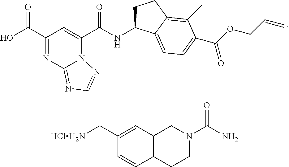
C1(C(O)=O)=NC2=NC=NN2C(C(NC2CCC3=C(C)C(C(OCC=C)=O)=CC=C23)=O)=C1.C1(C[HClH2N])=CC2=C(C=C1)CCN(C(N)=O)C2
